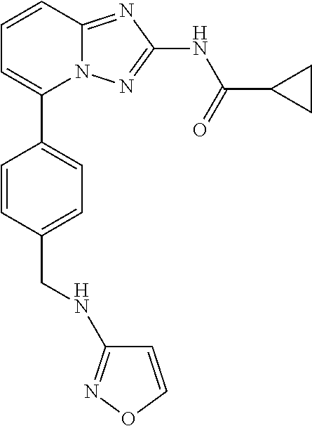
C1=CC2=NC(NC(=O)C3CC3)=NN2C(C2=CC=C(CNC3=NOC=C3)C=C2)=C1
